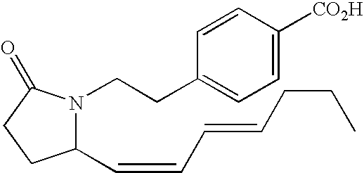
C1(C=CC=CCCC)N(CCC2=CC=C([CO2H])C=C2)C(=O)CC1
